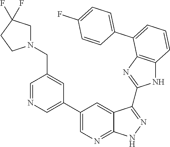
C1=NC=C(C2=CN=C3C(=C2)C(C2=NC4=C(N2)C=CC=C4C2=CC=C(F)C=C2)=NN3)C=C1CN1CC(F)(F)CC1
